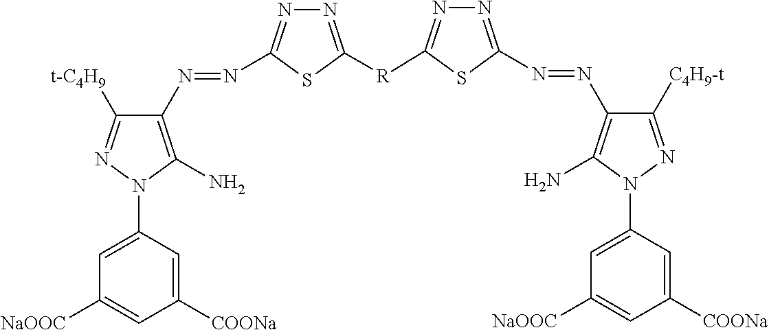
N1=C(N=NC2=C(N)N(C3=CC([NaOOC])=CC([COONa])=C3)N=C2[C4H9-t])SC([R]C2=NN=C(N=NC3=C(N)N(C4=CC([NaOOC])=CC([COONa])=C4)N=C3[t-C4H9])S2)=N1
